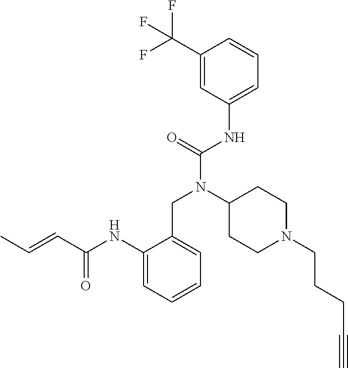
C1(C(F)(F)F)=CC(NC(N(C2CCN(CCCC#C)CC2)CC2=CC=CC=C2NC(C=CC)=O)=O)=CC=C1
